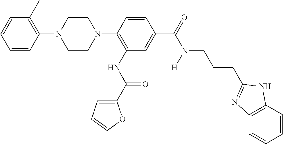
C1CN(C2=C(NC(C3=CC=CO3)=O)C=C(C(=O)N(CCCC3=NC4=C(C=CC=C4)N3)[H])C=C2)CCN1C1=C(C)C=CC=C1
